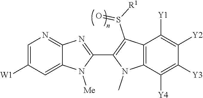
C12=CC([W1])=CN=C1N=C(C1=C(S([R1])=O)C3=C(N1C)C([Y4])=C([Y3])C([Y2])=C3[Y1])N2[Me]
